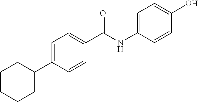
C1(C(NC2=CC=C(O)C=C2)=O)=CC=C(C2CCCCC2)C=C1
